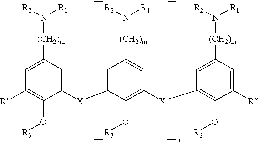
C1([(CH2)m]N([R1])[R2])=CC([R])=C(O[R3])C([X]C2=CC([(CH2)m]N([R1])[R2])=CC([X]C3=C(O[R3])C([R])=CC([(CH2)m]N([R1])[R2])=C3)=C2O[R3])=C1
